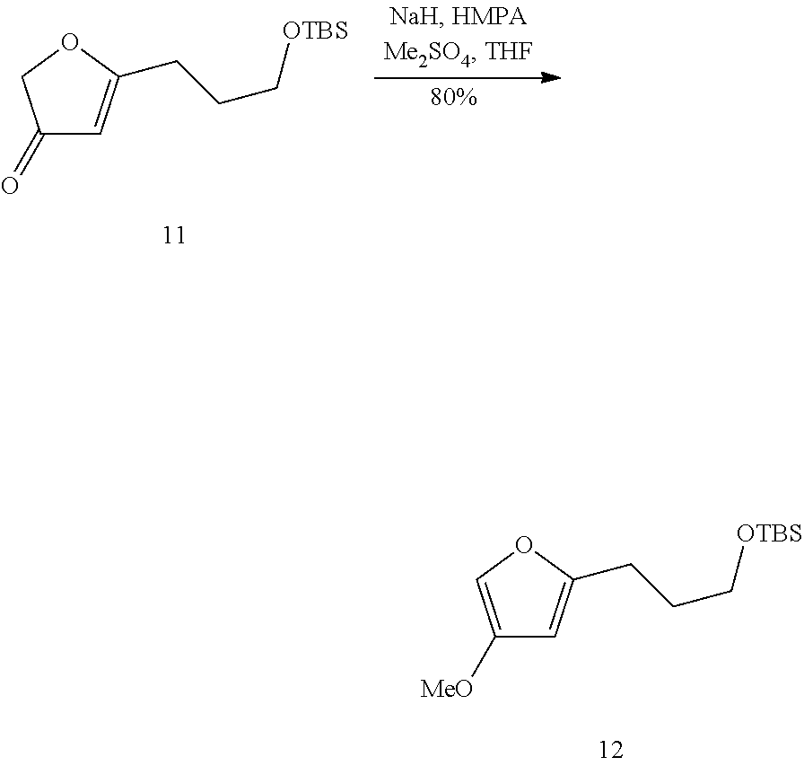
C1(=O)C=C(CCC[OTBS])OC1.C1([MeO])=COC(CCC[OTBS])=C1
